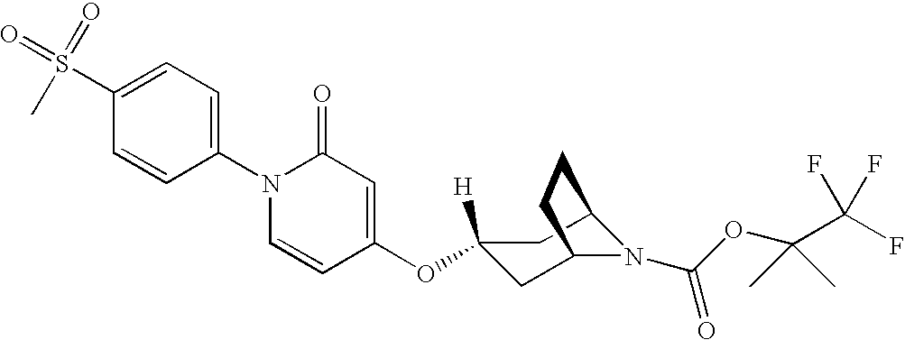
C1(S(=O)(C)=O)=CC=C(N2C=CC(OC3([H])CC4N(C(OC(C(F)(F)F)(C)C)=O)C(C3)CC4)=CC2=O)C=C1
